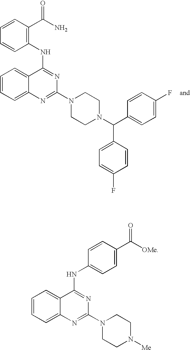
C1=CC=C2C(=C1)C(NC1=CC=C(C([OMe])=O)C=C1)=NC(N1CCN([Me])CC1)=N2.C1=CC=C2C(=C1)C(NC1=C(C(N)=O)C=CC=C1)=NC(N1CCN(C(C3=CC=C(F)C=C3)C3=CC=C(F)C=C3)CC1)=N2
